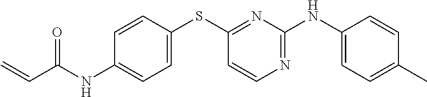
C1=CC(SC2=NC(NC3=CC=C(C)C=C3)=NC=C2)=CC=C1NC(C=C)=O
